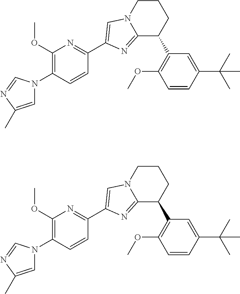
C1=C(C)N=CN1C1=C(OC)N=C(C2=CN3CCCC(C4=C(OC)C=CC(C(C)(C)C)=C4)C3=N2)C=C1.C1=C(C)N=CN1C1=C(OC)N=C(C2=CN3CCCC(C4=C(OC)C=CC(C(C)(C)C)=C4)C3=N2)C=C1
